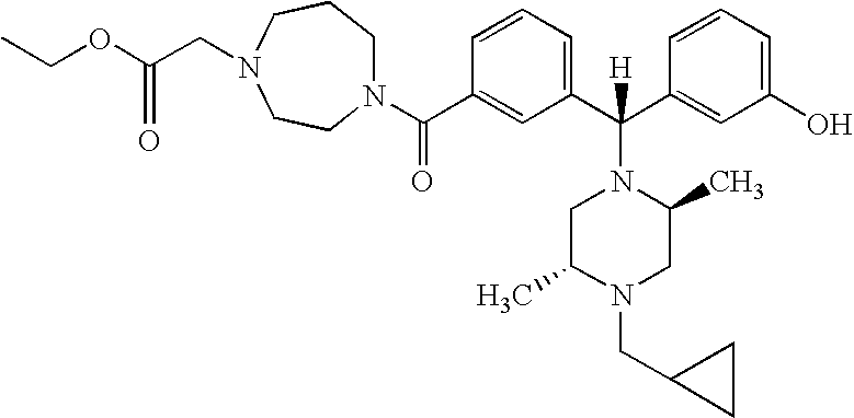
N1(C(C2=CC(C(C3=CC(O)=CC=C3)(N3CC(C)N(CC4CC4)CC3C)[H])=CC=C2)=O)CCCN(CC(OCC)=O)CC1
